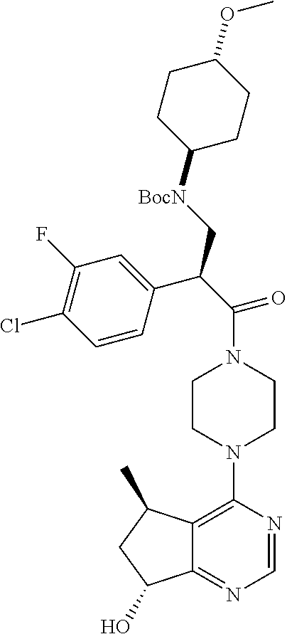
C1([BocN]CC(C(=O)N2CCN(C3=C4C(=NC=N3)C(O)CC4C)CC2)C2=CC(F)=C(Cl)C=C2)CCC(OC)CC1
